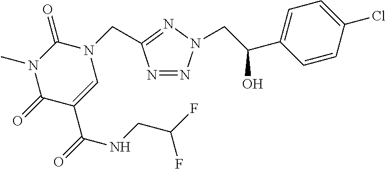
N1=NN(CC(C2=CC=C(Cl)C=C2)O)N=C1CN1C(=O)N(C)C(=O)C(C(=O)NCC(F)F)=C1
